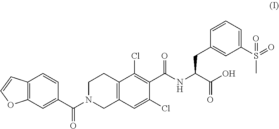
C12=C(C=C(C(N3CC4=C(CC3)C(Cl)=C(C(NC(C(O)=O)CC3=CC(S(C)(=O)=O)=CC=C3)=O)C(Cl)=C4)=O)C=C1)OC=C2
